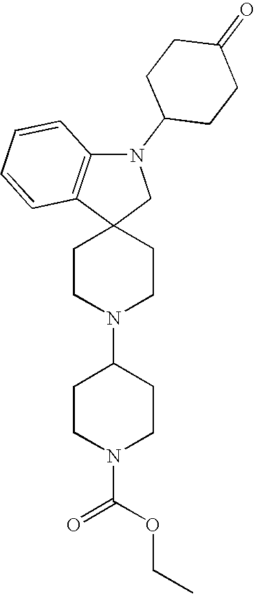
C1CN(C2CCN(C(=O)OCC)CC2)CCC12CN(C1CCC(=O)CC1)C1=C2C=CC=C1
